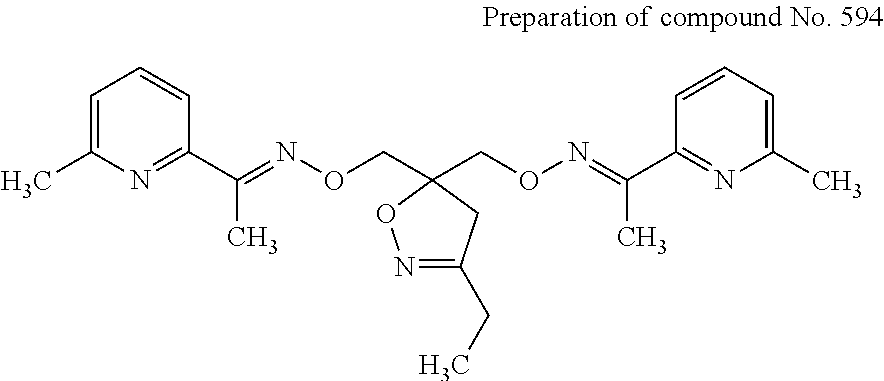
C1=C(C)N=C(C(C)=NOCC2(CON=C(C)C3=NC(C)=CC=C3)CC(CC)=NO2)C=C1
